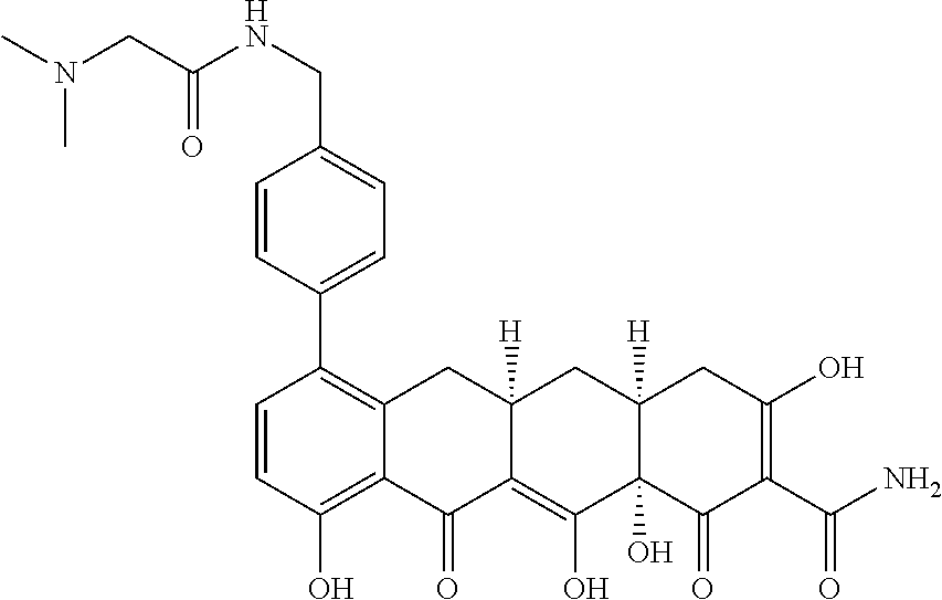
C1=CC(O)=C2C(=C1C1=CC=C(CNC(CN(C)C)=O)C=C1)CC1([H])C(=C(O)C3(O)C([H])(C1)CC(O)=C(C(N)=O)C3=O)C2=O
